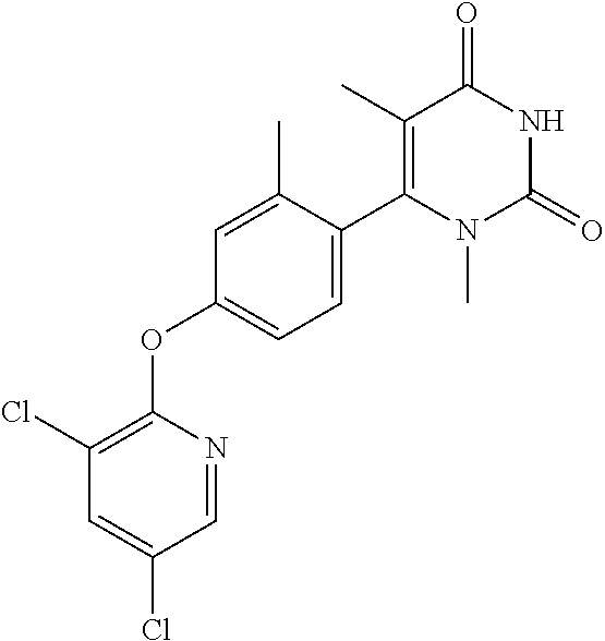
C1(C)=C(C2=CC=C(OC3=C(Cl)C=C(Cl)C=N3)C=C2C)N(C)C(=O)NC1=O
